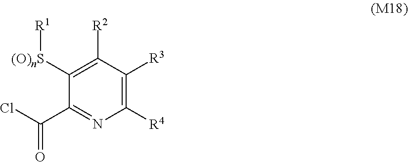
C1([(O)nS][R1])=C([R2])C([R3])=C([R4])N=C1C(Cl)=O
